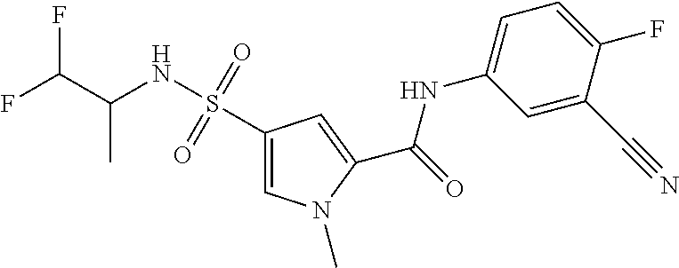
C1=C(C#N)C(F)=CC=C1NC(=O)C1=CC(S(NC(C(F)F)C)(=O)=O)=CN1C
